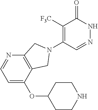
C1([F3C])=C(N2CC3=C(N=CC=C3OC3CCNCC3)C2)C=NNC1=O
